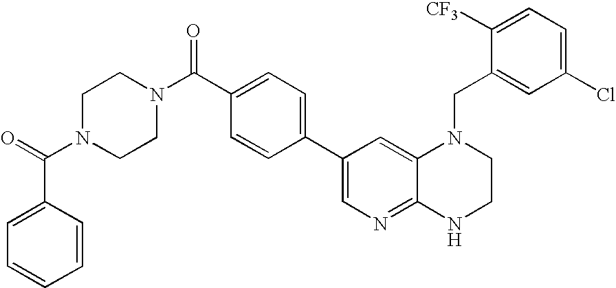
C1(C2=CC=C(C(=O)N3CCN(C(C4=CC=CC=C4)=O)CC3)C=C2)=CN=C2C(=C1)N(CC1=CC(Cl)=CC=C1[CF3])CCN2
